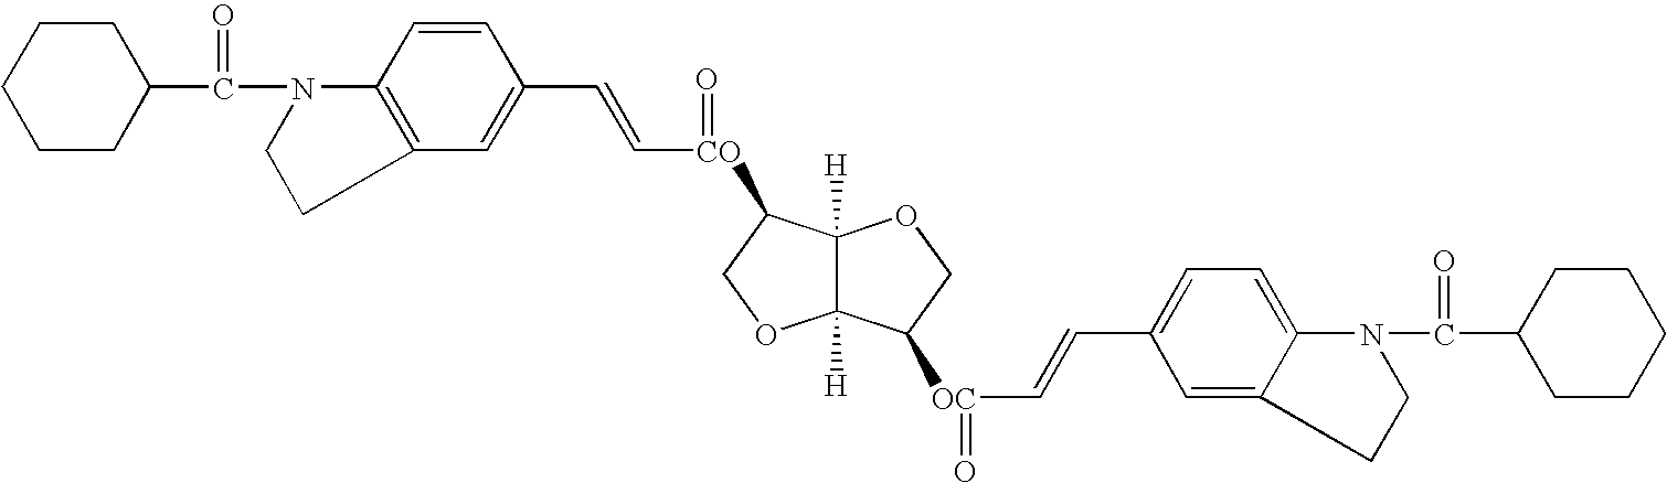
C1CC(C(=O)N2C3=C(C=C(C=C[CO](=O)C4C5([H])C([H])(C([OC](C=CC6=CC=C7C(=C6)CCN7C(C6CCCCC6)=O)=O)CO5)OC4)C=C3)CC2)CCC1
